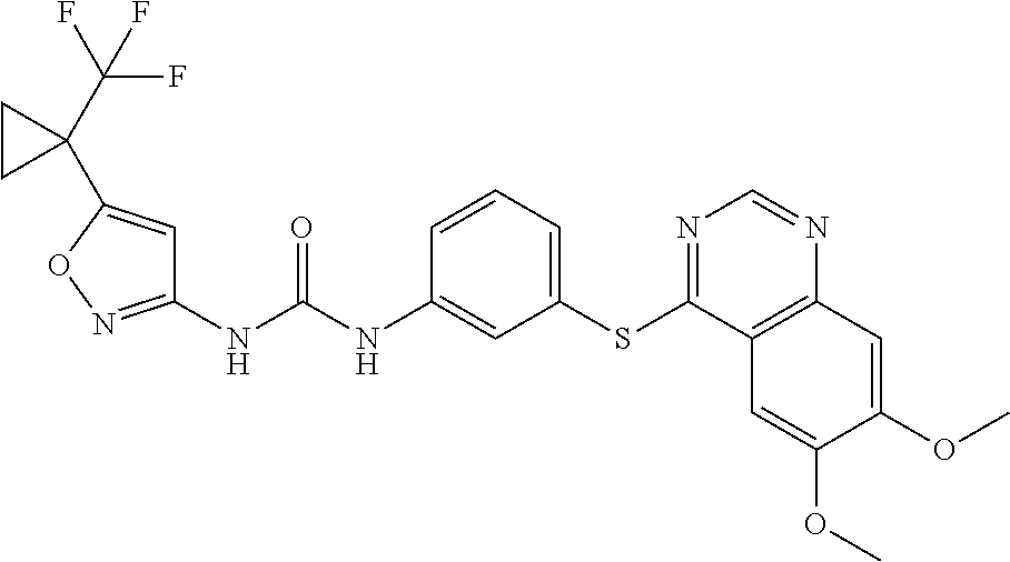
C1(NC(NC2=CC(SC3=NC=NC4=C3C=C(OC)C(OC)=C4)=CC=C2)=O)=NOC(C2(C(F)(F)F)CC2)=C1
